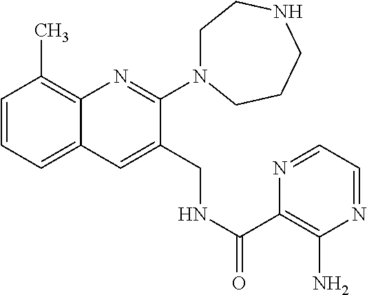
C1=CC=C2C(=C1C)N=C(N1CCNCCC1)C(CNC(C1=C(N)N=CC=N1)=O)=C2
